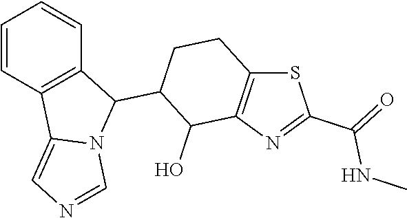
C1=CC2=C(C=C1)C(C1CCC3=C(C1O)N=C(C(NC)=O)S3)N1C2=CN=C1
